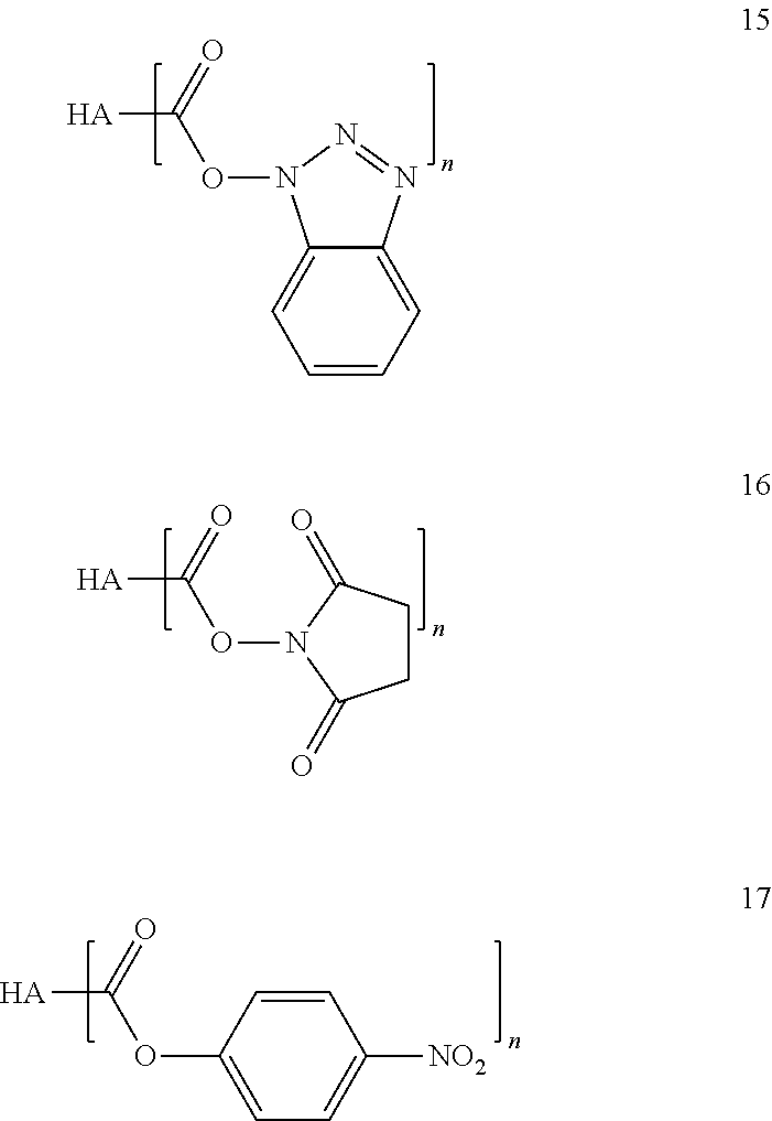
[HA]C(=O)ON1C2=CC=CC=C2N=N1.[HA]C(=O)ON1C(=O)CCC1=O.[HA]C(=O)OC1=CC=C([NO2])C=C1
